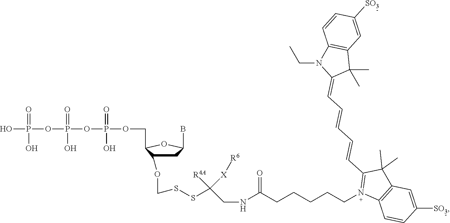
OP(OP(OP(=O)(O)OCC1C(OCSSC(CNC(CCCCCN2=C(C=CC=CC=C3C(C)(C)C4=C(N3CC)C=CC([SO3])=C4)C(C)(C)C3=C2C=CC([SO3])=C3)=O)([R4A])[X][R6])CC(B)O1)(=O)O)(=O)O
